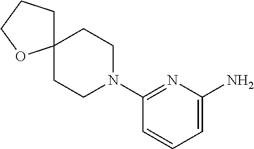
C1(N2CCC3(CC2)CCCO3)=NC(N)=CC=C1
